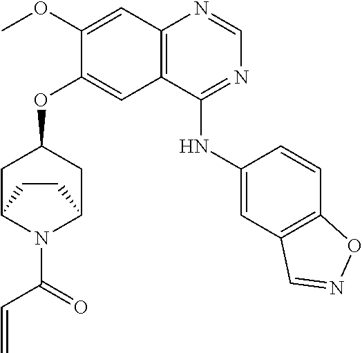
C12=C(C(NC3=CC4=C(C=C3)ON=C4)=NC=N1)C=C(OC1CC3N(C(C=C)=O)C(C1)CC3)C(OC)=C2
